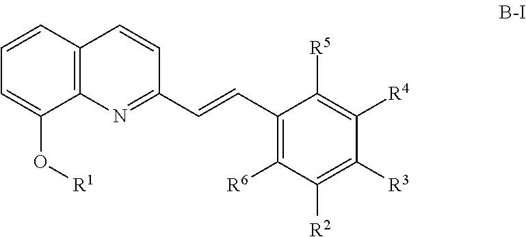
C1=CC2=C(C(O[R1])=C1)N=C(C=CC1=C([R6])C([R2])=C([R3])C([R4])=C1[R5])C=C2
